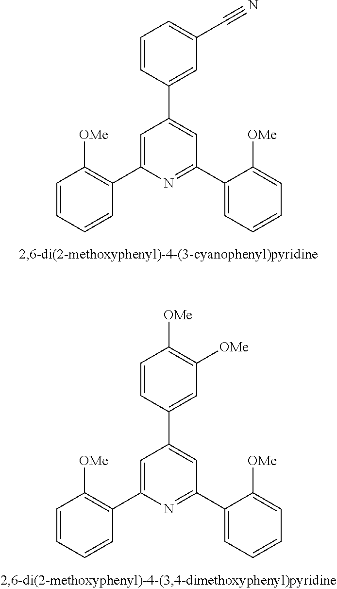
C1=CC=CC(C2=CC(C3=CC(C#N)=CC=C3)=CC(C3=CC=CC=C3[OMe])=N2)=C1[OMe].C1=CC=CC(C2=CC(C3=CC([OMe])=C([OMe])C=C3)=CC(C3=CC=CC=C3[OMe])=N2)=C1[OMe]
